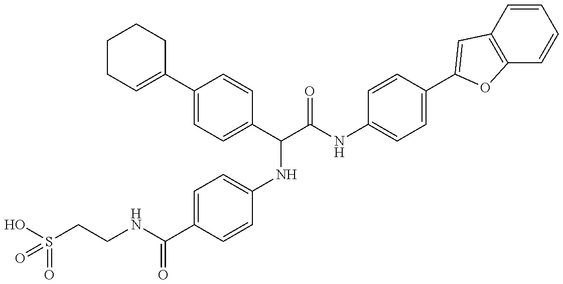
OS(CCNC(C1=CC=C(NC(C(NC2=CC=C(C3=CC4=C(C=CC=C4)O3)C=C2)=O)C2=CC=C(C3=CCCCC3)C=C2)C=C1)=O)(=O)=O
